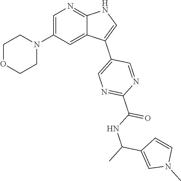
C1OCCN(C2=CN=C3C(=C2)C(C2=CN=C(C(NC(C)C4=CN(C)C=C4)=O)N=C2)=CN3)C1
